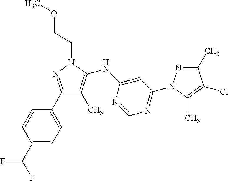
C1(C2=CC=C(C(F)F)C=C2)=NN(CCOC)C(NC2=CC(N3N=C(C)C(Cl)=C3C)=NC=N2)=C1C
